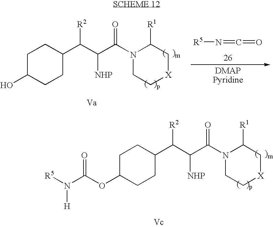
C1C(O)CCC(C(C(C(N2CC[X]CC2[R1])=O)[NHP])[R2])C1.[R5]N=C=O.C1C(OC(N([R5])[H])=O)CCC(C(C(C(N2CC[X]CC2[R1])=O)[NHP])[R2])C1
